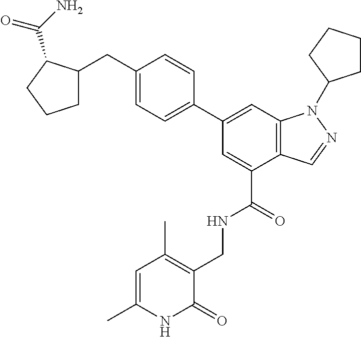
C1(C2=CC=C(CC3CCCC3C(N)=O)C=C2)=CC2=C(C(C(=O)NCC3=C(C)C=C(C)NC3=O)=C1)C=NN2C1CCCC1
